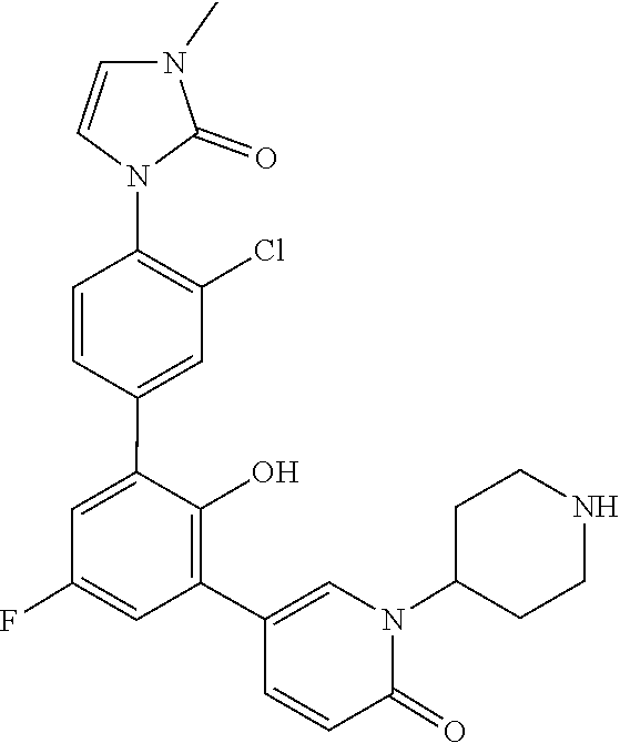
C1(N2C=CN(C)C2=O)=C(Cl)C=C(C2=CC(F)=CC(C3=CN(C4CCNCC4)C(=O)C=C3)=C2O)C=C1
